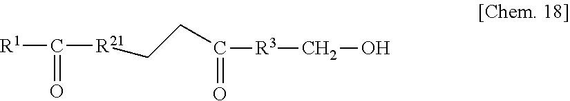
[R1]C(=O)[R21]CCC(=O)[R3]CO
